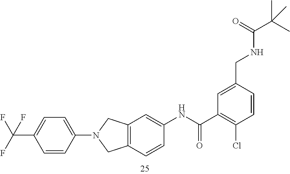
C1=C(CNC(C(C)(C)C)=O)C=CC(Cl)=C1C(NC1=CC2=C(C=C1)CN(C1=CC=C(C(F)(F)F)C=C1)C2)=O
